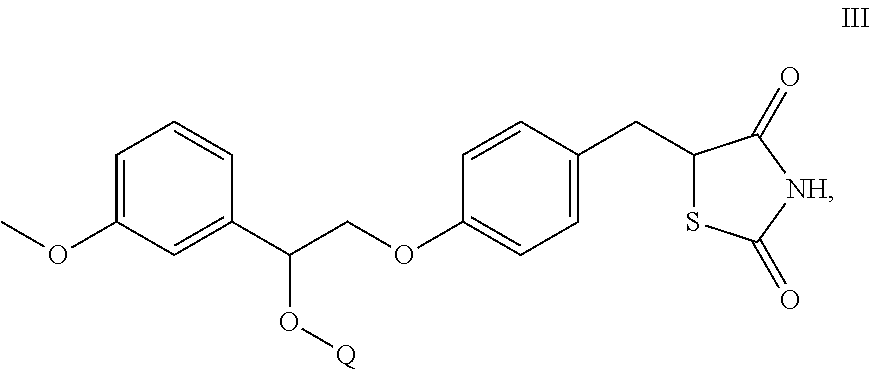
C1=C(OC)C=C(C(COC2=CC=C(CC3SC(=O)[NH]C3=O)C=C2)O[Q])C=C1
